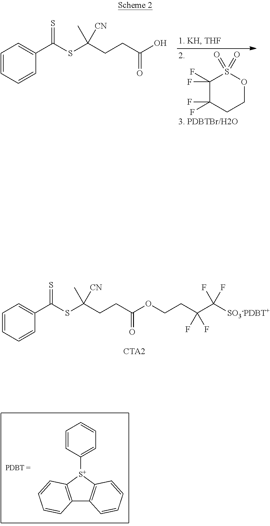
C1=CC=CC(C(SC(CCC(O)=O)(C)[CN])=S)=C1.C1(F)(F)C(F)(F)CCOS1(=O)=O.C1=CC=CC(C(SC(CCC(OCCC(C([SO3-PDBT+])(F)F)(F)F)=O)(C)[CN])=S)=C1.C12=C([S+](C3=CC=CC=C3)C3=C1C=CC=C3)C=CC=C2
